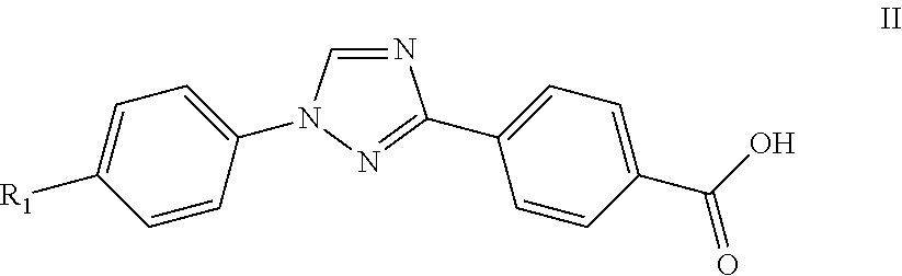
N1=CN(C2=CC=C([R1])C=C2)N=C1C1=CC=C(C(O)=O)C=C1
